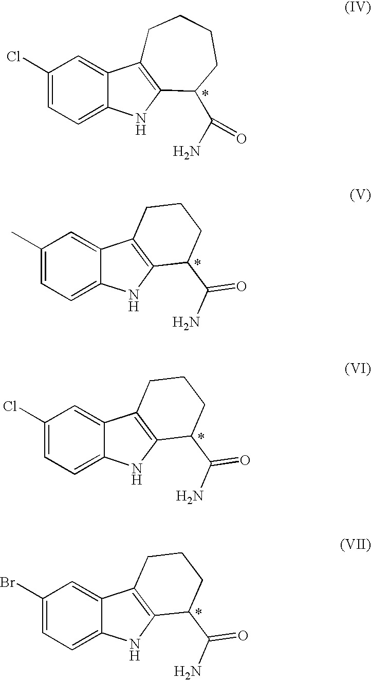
C1(C(N)=O)CCCCC2=C1NC1=CC=C(Cl)C=C12.C12=CC(C)=CC=C1NC1=C2CCCC1C(N)=O.C12=CC(Cl)=CC=C1NC1=C2CCCC1C(N)=O.C12=CC(Br)=CC=C1NC1=C2CCCC1C(N)=O
